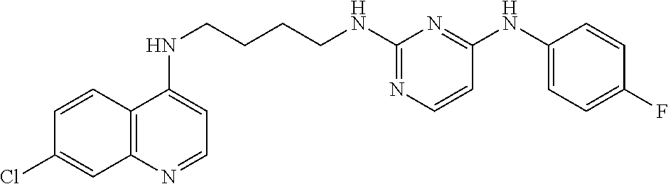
C1=CC2=C(C=C1Cl)N=CC=C2NCCCCNC1=NC=CC(NC2=CC=C(F)C=C2)=N1
